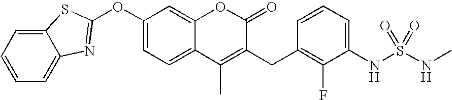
O(C1=CC=C2C(=C1)OC(=O)C(CC1=C(F)C(NS(NC)(=O)=O)=CC=C1)=C2C)C1=NC2=CC=CC=C2S1
